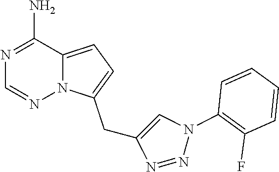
C1(N)=NC=NN2C1=CC=C2CC1=CN(C2=C(F)C=CC=C2)N=N1
